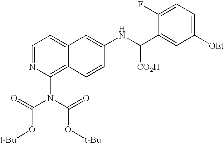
C1=NC(N(C(=O)O[t-Bu])C(=O)O[t-Bu])=C2C(=C1)C=C(NC(C1=CC([OEt])=CC=C1F)[CO2H])C=C2
